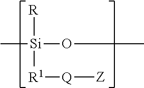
[R][Si]([R1][Q][Z])(OC)C
